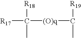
[R17]C(C)([R18])[(O)q]C(C)[R19]
